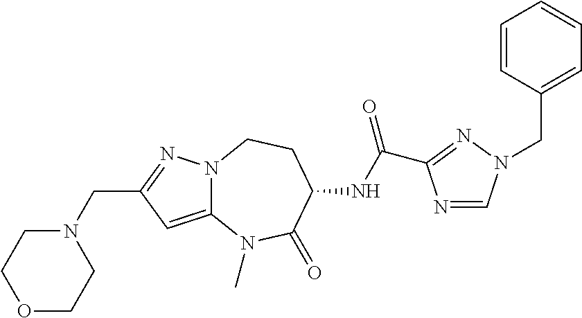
C(C1=NN2C(=C1)N(C)C(=O)C(NC(=O)C1=NN(CC3=CC=CC=C3)C=N1)CC2)N1CCOCC1
